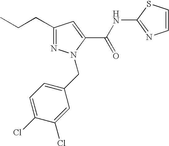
N1=C(CCC)C=C(C(NC2=NC=CS2)=O)N1CC1=CC=C(Cl)C(Cl)=C1
